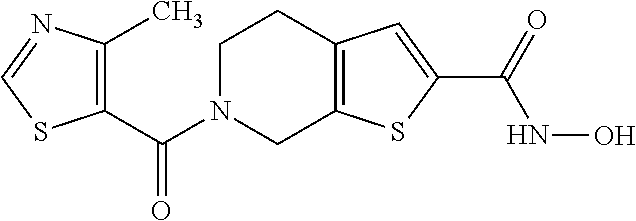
C1(C(N2CCC3=C(C2)SC(C(NO)=O)=C3)=O)=C(C)N=CS1
